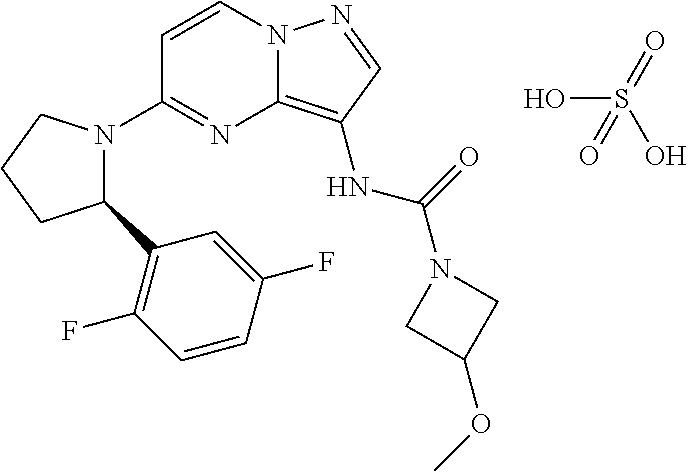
C1=CN2C(=C(NC(=O)N3CC(OC)C3)C=N2)N=C1N1C(C2=C(F)C=CC(F)=C2)CCC1.OS(O)(=O)=O
